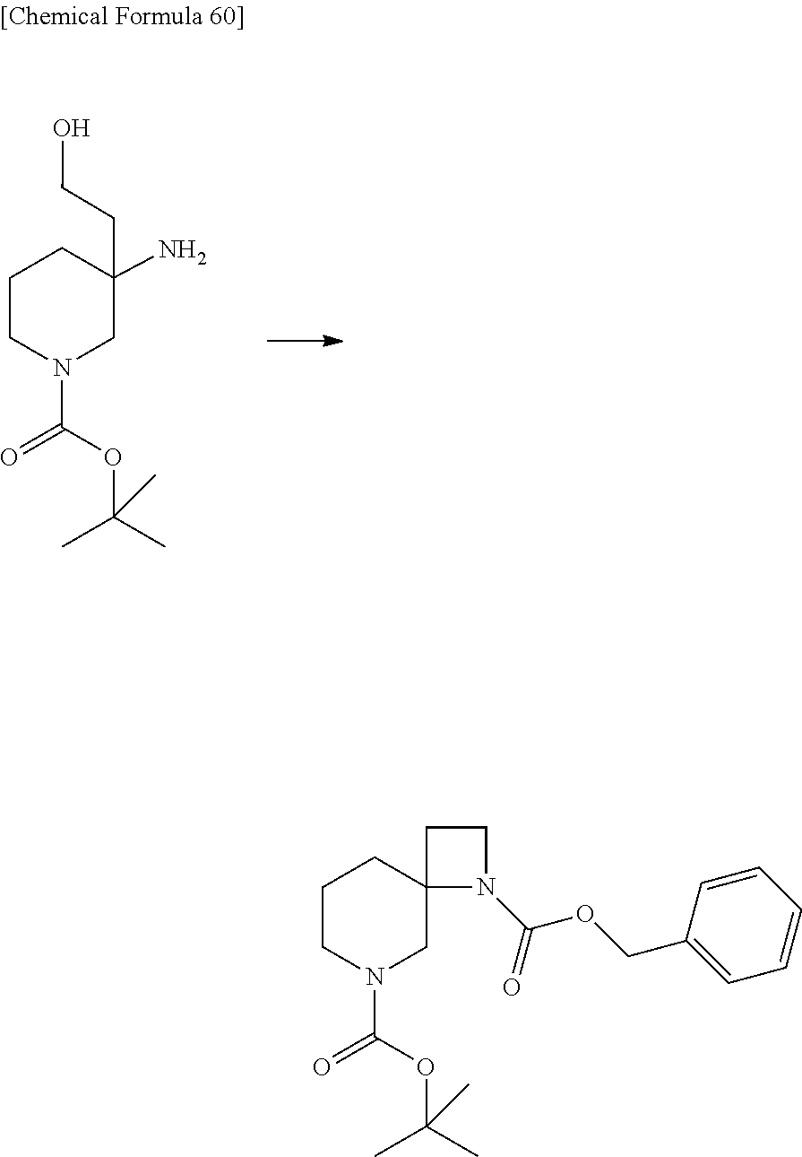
O=C(N1CC(N)(CCO)CCC1)OC(C)(C)C.O=C(N1CC2(CCC1)N(C(OCC1=CC=CC=C1)=O)CC2)OC(C)(C)C
